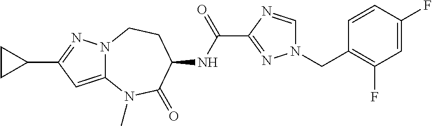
C12=CC(C3CC3)=NN1CCC(NC(=O)C1=NN(CC3=C(F)C=C(F)C=C3)C=N1)C(=O)N2C
